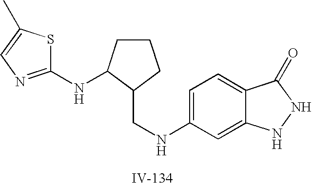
C1=C(NCC2C(NC3=NC=C(C)S3)CCC2)C=C2C(=C1)C(=O)NN2
